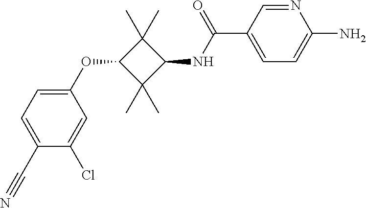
C1=C(C#N)C(Cl)=CC(OC2C(C)(C)C(NC(C3=CC=C(N)N=C3)=O)C2(C)C)=C1
